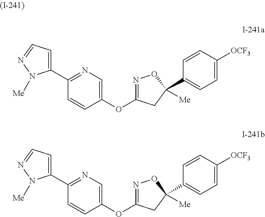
C1(OC2=NOC([Me])(C3=CC=C([OCF3])C=C3)C2)=CN=C(C2=CC=NN2[Me])C=C1.C1(OC2=NOC([Me])(C3=CC=C([OCF3])C=C3)C2)=CN=C(C2=CC=NN2[Me])C=C1
